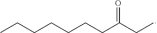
C(C(CCCCCCC)=O)C
